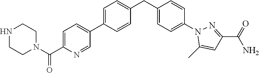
C1=C(C2=CC=C(C(N3CCNCC3)=O)N=C2)C=CC(CC2=CC=C(N3C(C)=CC(C(=O)N)=N3)C=C2)=C1
